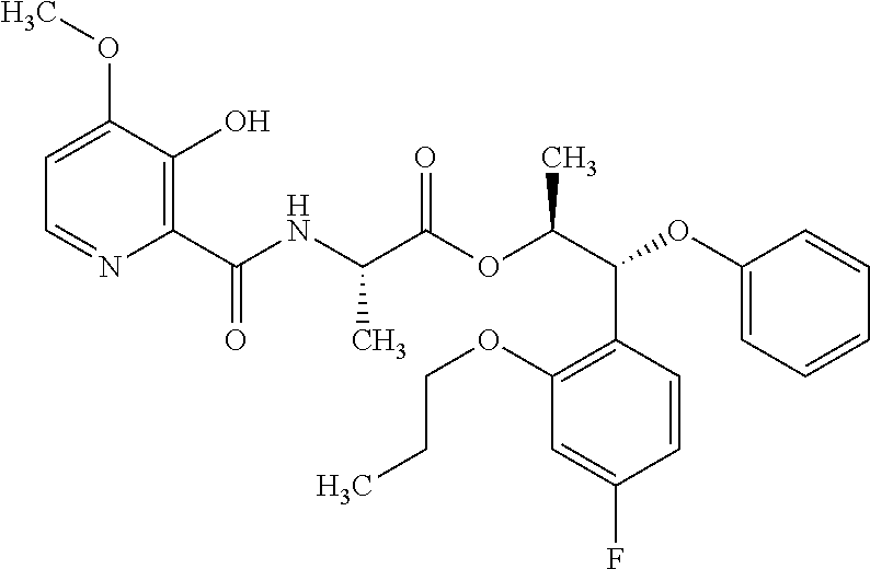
C1=C(OC)C(O)=C(C(NC(C(OC(C(C2=C(OCCC)C=C(F)C=C2)OC2=CC=CC=C2)C)=O)C)=O)N=C1
